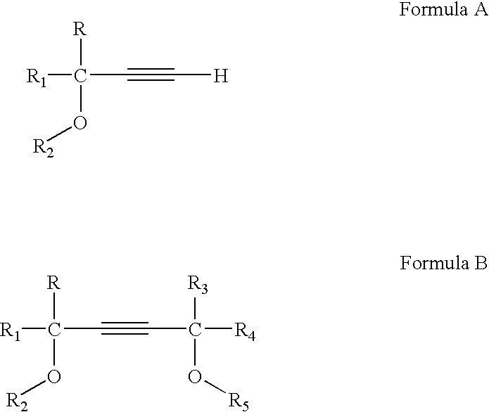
[R1]C([R])(O[R2])C#C[H].[R1]C([R])(O[R2])C#CC([R3])(O[R5])[R4]
